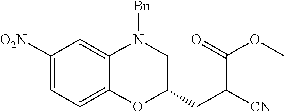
C1([O2N])=CC=C2C(=C1)N([Bn])CC(CC([CN])C(OC)=O)O2
